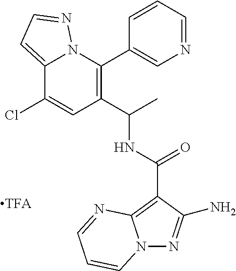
C12=CC=NN1C(C1=CN=CC=C1)=C(C(C)NC(=O)C1=C3N(N=C1N)C=CC=N3)C=C2Cl
